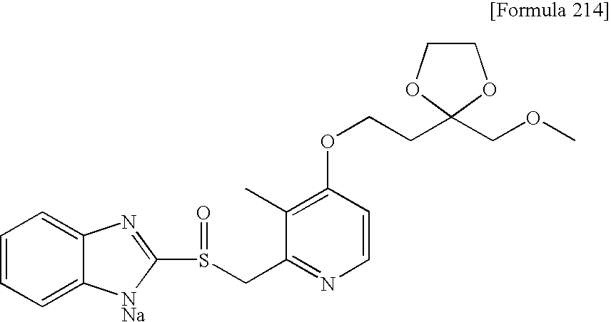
C1(CCOC2=C(C)C(CS(=O)C3=NC4=CC=CC=C4[NNa]3)=NC=C2)(COC)OCCO1
